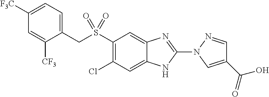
O=S(=O)(C1=C(Cl)C=C2C(=C1)N=C(N1N=CC(C(=O)O)=C1)N2)CC1=CC=C([F3C])C=C1[CF3]
